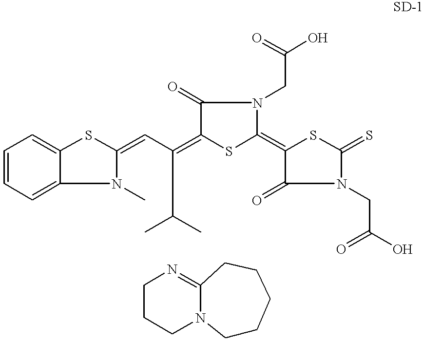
C1(=C2SC(=S)N(CC(O)=O)C2=O)N(CC(=O)O)C(=O)C(=C(C=C2N(C)C3=CC=CC=C3S2)CC(C)C)S1.C12=NCCCN1CCCCC2
